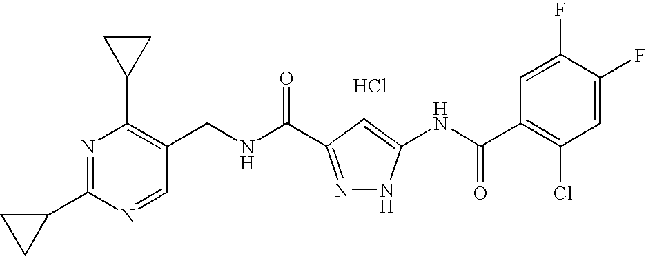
C1(CNC(=O)C2=NNC(NC(C3=C(Cl)C=C(F)C(F)=C3)=O)=C2)=C(C2CC2)N=C(C2CC2)N=C1.Cl
